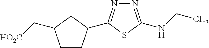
C1CC(C2=NN=C(NCC)S2)CC1C[HO2C]
